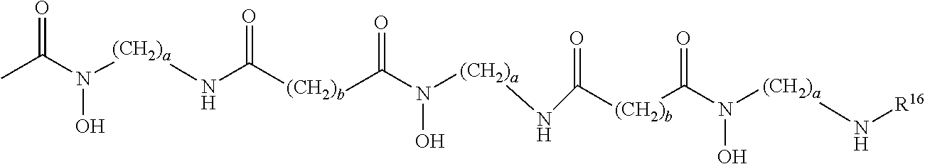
CC(N([(CH2)a]NC([(CH2)b]C(N([(CH2)a]NC([(CH2)b]C(N([(CH2)a]N[R16])O)=O)=O)O)=O)=O)O)=O
